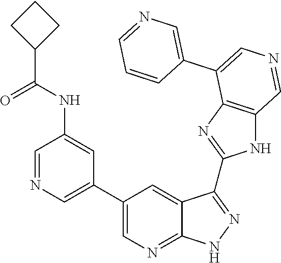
C1=NC=C(C2=CN=C3C(=C2)C(C2=NC4=C(N2)C=NC=C4C2=CN=CC=C2)=NN3)C=C1NC(C1CCC1)=O
